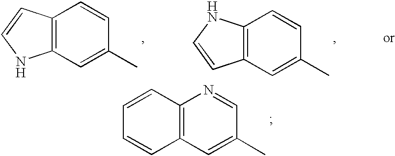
C12=C(C=C(C)C=C1)C=CN2.C12=C(C=C(C)C=C1)NC=C2.C12=C(C=C(C)C=N1)C=CC=C2
